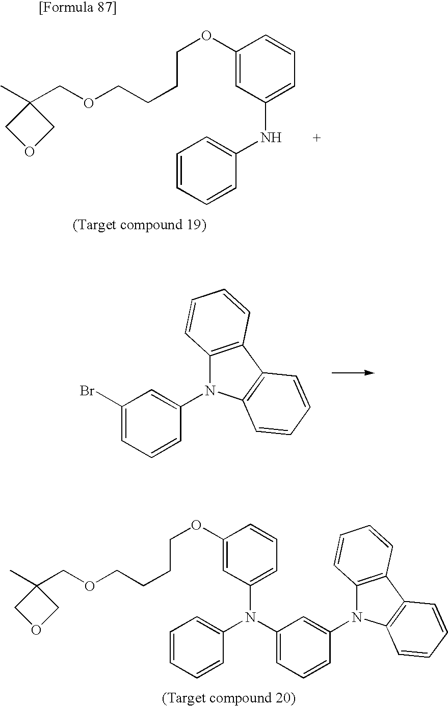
C1(Br)=CC=CC(N2C3=C(C4=C2C=CC=C4)C=CC=C3)=C1.CC1(COCCCCOC2=CC(N(C3=CC=CC=C3)C3=CC=CC(N4C5=C(C6=C4C=CC=C6)C=CC=C5)=C3)=CC=C2)COC1.CC1(COCCCCOC2=CC(NC3=CC=CC=C3)=CC=C2)COC1
